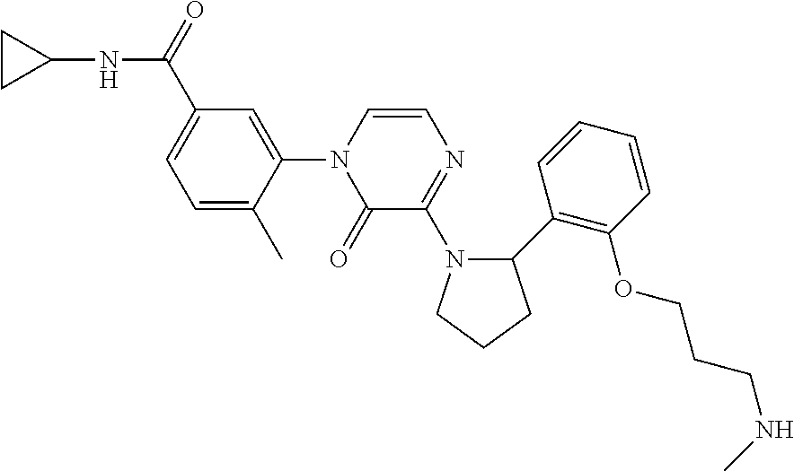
C1=C(C)C(N2C(=O)C(N3C(C4=C(OCCCNC)C=CC=C4)CCC3)=NC=C2)=CC(C(=O)NC2CC2)=C1
